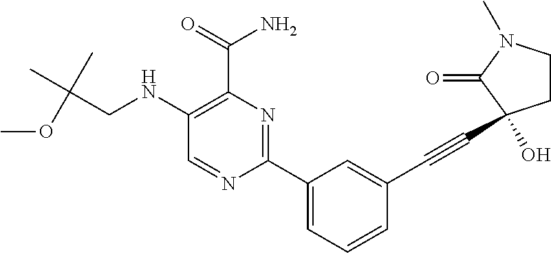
C1(NCC(OC)(C)C)=C(C(=O)N)N=C(C2=CC=CC(C#CC3(O)CCN(C)C3=O)=C2)N=C1
